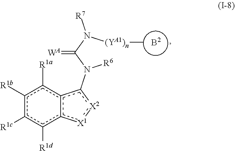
c1([R1b])c([R1c])c([R1d])c2c(c1[R1a])c(N([R6])C(N([(YA1)n]C)[R7])=[WA])[X2]:[X1]2.[B2]
